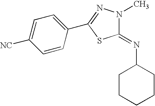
C1=CC(C2=NN(C)C(=NC3CCCCC3)S2)=CC=C1[NC]
